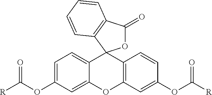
C12=CC=C(OC([R])=O)C=C1OC1=C(C=CC(OC(=O)[R])=C1)C21OC(=O)C2=C1C=CC=C2
